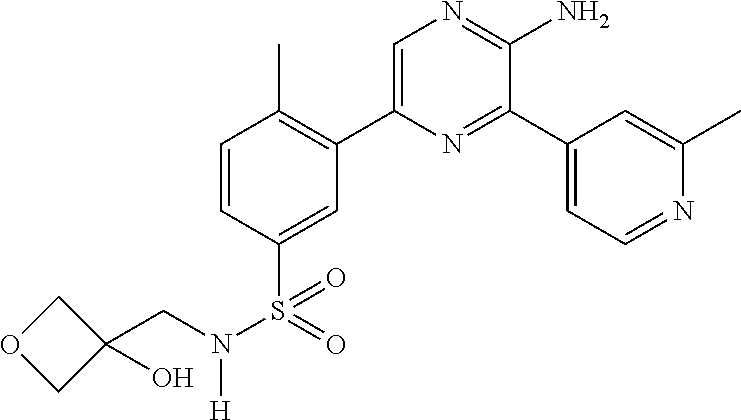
C1=CC(S(=O)(N(CC2(O)COC2)[H])=O)=CC(C2=CN=C(N)C(C3=CC=NC(C)=C3)=N2)=C1C
